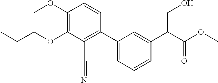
C1(OC)=C(OCCC)C(C#N)=C(C2=CC=CC(C(=CO)C(OC)=O)=C2)C=C1
